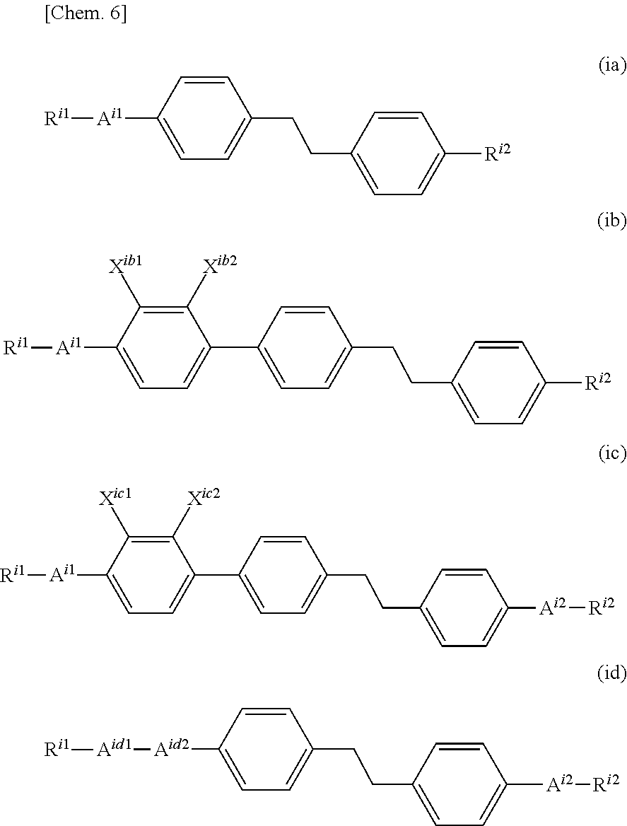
C1([Ai1][Ri1])=CC=C(CCC2=CC=C([Ri2])C=C2)C=C1.C1(C2=CC=C([Ai1][Ri1])C([Xib1])=C2[Xib2])=CC=C(CCC2=CC=C([Ri2])C=C2)C=C1.C1(C2=CC=C([Ai1][Ri1])C([Xic1])=C2[Xic2])=CC=C(CCC2=CC=C([Ai2][Ri2])C=C2)C=C1.C1([Aid2][Aid1][Ri1])=CC=C(CCC2=CC=C([Ai2][Ri2])C=C2)C=C1
